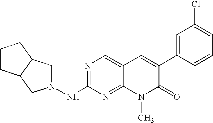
N1=C(NN2CC3C(C2)CCC3)N=C2C(=C1)C=C(C1=CC(Cl)=CC=C1)C(=O)N2C
